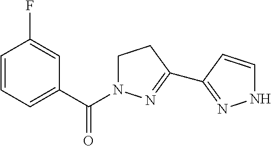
C1CC(C2=NNC=C2)=NN1C(C1=CC=CC(F)=C1)=O
